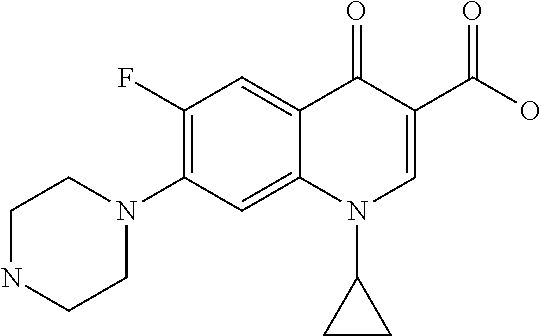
C1NCCN(C2=C(F)C=C3C(=C2)N(C2CC2)C=C(C(=O)O)C3=O)C1
